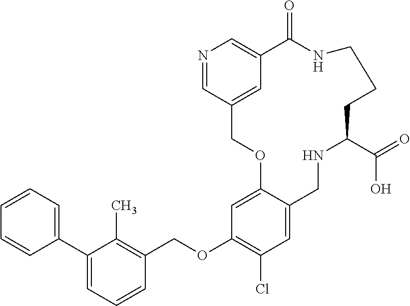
C1=CC=C(C2=CC=CC(COC3=C(Cl)C=C4C(=C3)OCC3=CC(=CN=C3)C(=O)NCCCC(C(=O)O)NC4)=C2C)C=C1
